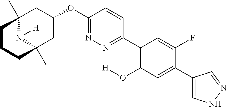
C12(C)N([H])C(C)(CC(OC3=NN=C(C4=C(O[H])C=C(C5=CNN=C5)C(F)=C4)C=C3)C1)CCC2
